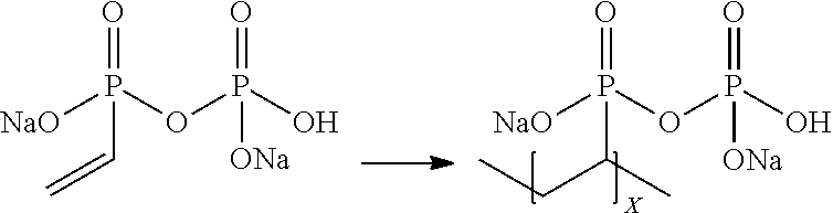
[NaO]P(OP(O)(=O)[ONa])(=O)C(CC)C.[NaO]P(OP(O)(=O)[ONa])(C=C)=O
